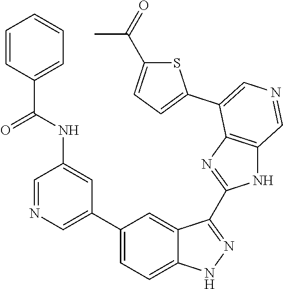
C1(C2=CN=CC(NC(C3=CC=CC=C3)=O)=C2)=CC=C2C(=C1)C(C1=NC3=C(N1)C=NC=C3C1=CC=C(C(=O)C)S1)=NN2
